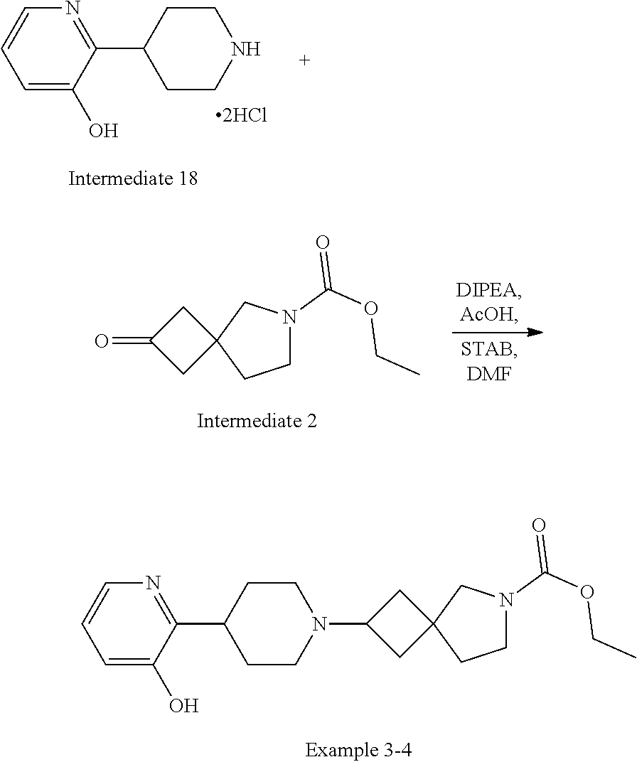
C1N(C(OCC)=O)CC2(C1)CC(N1CCC(C3=NC=CC=C3O)CC1)C2.C1=C(O)C(C2CCNCC2)=NC=C1.C1N(C(OCC)=O)CC2(C1)CC(=O)C2
